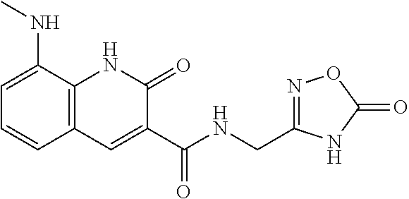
C1=C(NC)C2=C(C=C1)C=C(C(NCC1=NOC(=O)N1)=O)C(=O)N2
